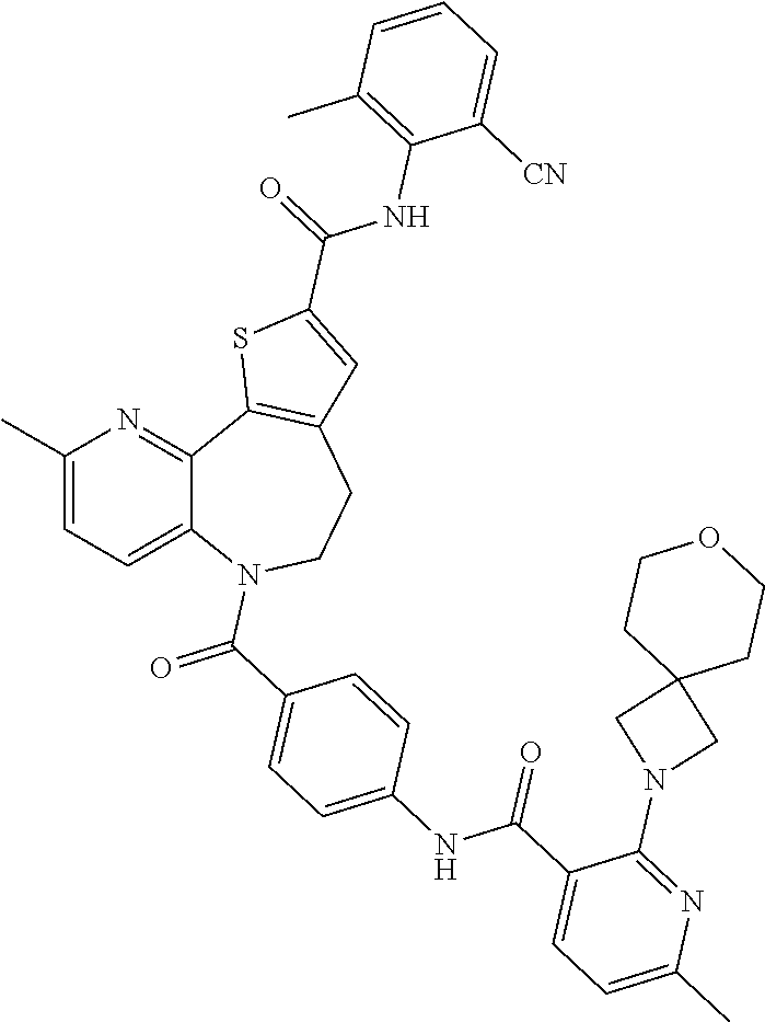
C12=CC=C(C)N=C1C1=C(CCN2C(=O)C2=CC=C(NC(C3=CC=C(C)N=C3N3CC4(C3)CCOCC4)=O)C=C2)C=C(C(=O)NC2=C(C)C=CC=C2[CN])S1
